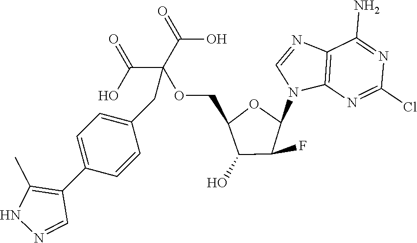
C12=C(N=C(Cl)N=C1N)N(C1OC(COC(C(=O)O)(C(=O)O)CC3=CC=C(C4=C(C)NN=C4)C=C3)C(O)C1F)C=N2
